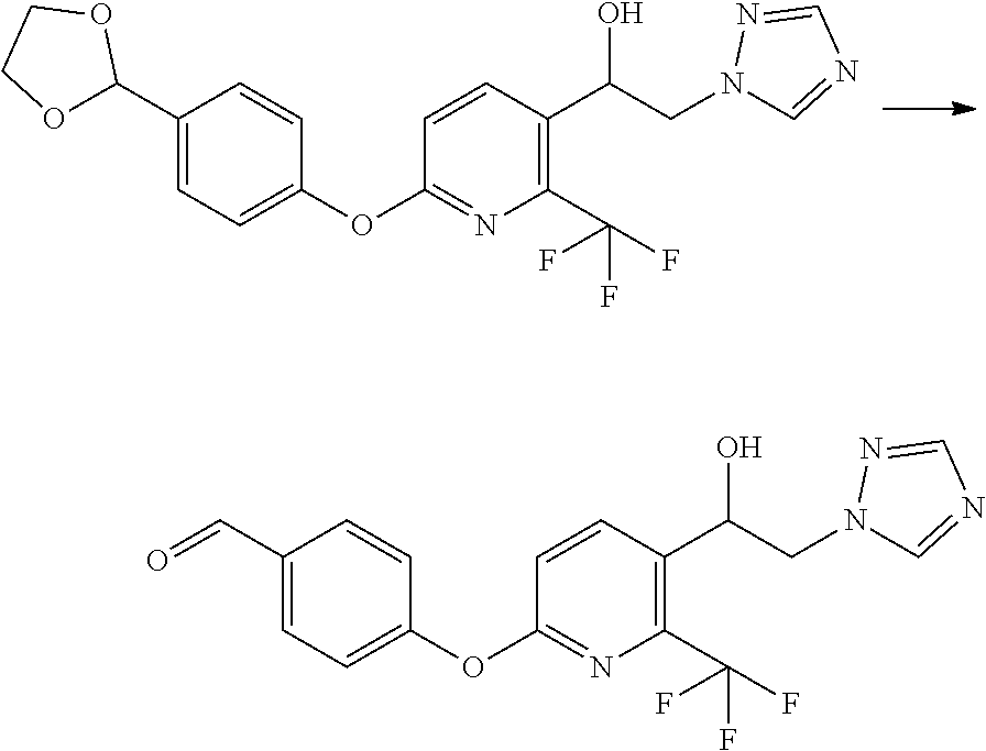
C1(C2OCCO2)=CC=C(OC2=NC(C(F)(F)F)=C(C(CN3C=NC=N3)O)C=C2)C=C1.C1(C=O)=CC=C(OC2=NC(C(F)(F)F)=C(C(CN3C=NC=N3)O)C=C2)C=C1
